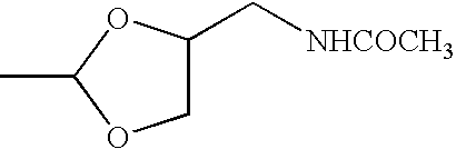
CC1OCC(C[NHCOCH3])O1
